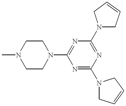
CN1CCN(C2=NC(N3CC=CC3)=NC(N3CC=CC3)=N2)CC1
